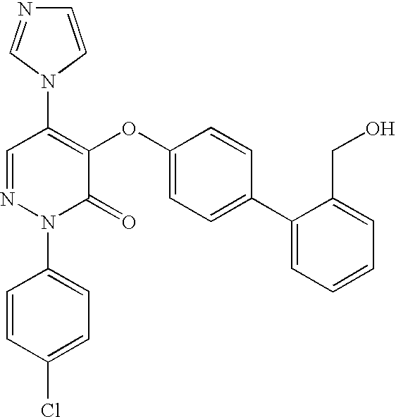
C1(N2C=NC=C2)=C(OC2=CC=C(C3=CC=CC=C3CO)C=C2)C(=O)N(C2=CC=C(Cl)C=C2)N=C1
